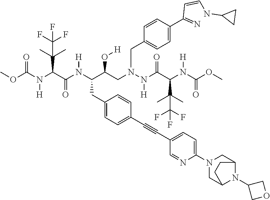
COC(N(C(C(N(C(C(CN(N(C(C(N(C(OC)=O)[H])C(C)(C)C(F)(F)F)=O)[H])CC1=CC=C(C(=N)C=CNC2CC2)C=C1)O[H])CC1=CC=C(C#CC2=CC=C(N3CC4N(C5COC5)C(C3)CC4)N=C2)C=C1)[H])=O)C(C)(C)C(F)(F)F)[H])=O
